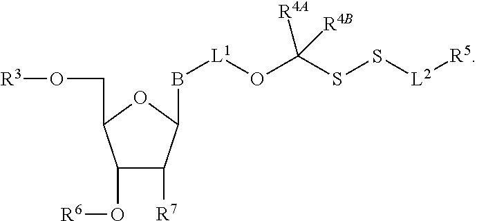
C1(O[R6])C([R7])C(B[L1]OC(SS[L2][R5])([R4A])[R4B])OC1CO[R3]
